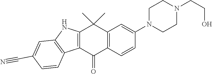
C12=C(C=CC(N3CCN(CCO)CC3)=C1)C(=O)C1=C(C2(C)C)NC2=C1C=CC(C#N)=C2
